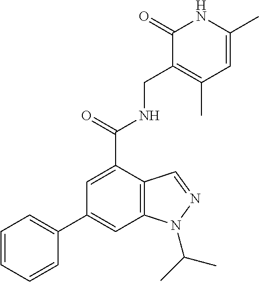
C1(C2=CC=CC=C2)=CC2=C(C(C(NCC3=C(C)C=C(C)NC3=O)=O)=C1)C=NN2C(C)C
